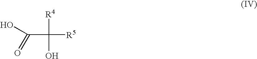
C(C([R4])(O)[R5])(O)=O
